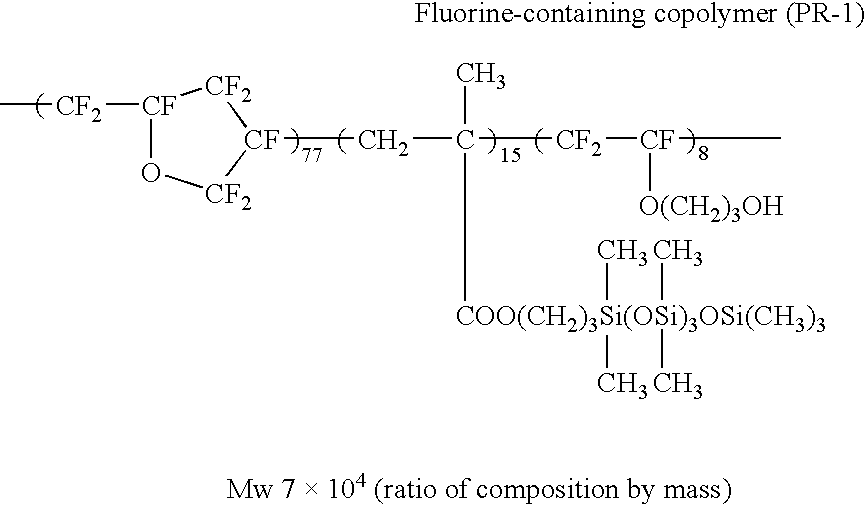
C[CF2][CF]1O[CF2][CF](CC([CF2][CF]([O(CH2)3OH])C)(C)[COO(CH2)3Si(OSi)3OSi(CH3)3](C)(C)(C)C)[CF2]1
